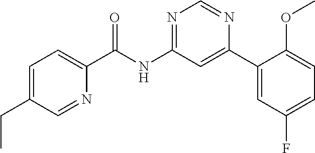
C1(C(NC2=NC=NC(C3=CC(F)=CC=C3OC)=C2)=O)=CC=C(CC)C=N1
